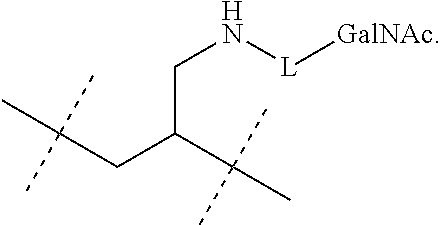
C(CC(C(C)(C)C)CN[L][GalNAc])(C)(C)C
